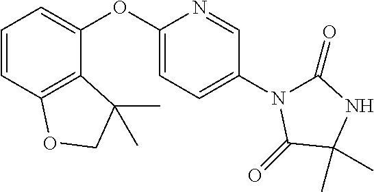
C1=CC2=C(C(OC3=CC=C(N4C(=O)NC(C)(C)C4=O)C=N3)=C1)C(C)(C)CO2
